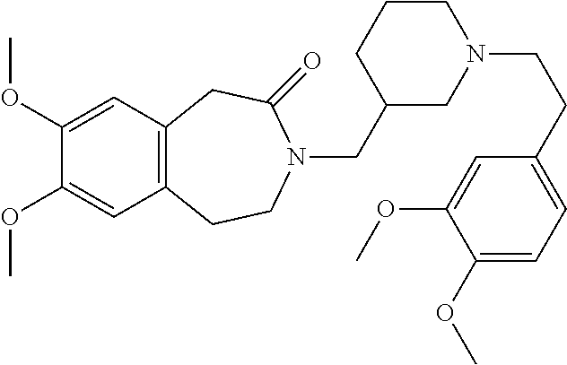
C12=C(C=C(OC)C(OC)=C1)CC(=O)N(CC1CN(CCC3=CC=C(OC)C(OC)=C3)CCC1)CC2
